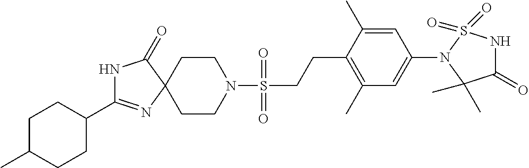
C1CN(S(CCC2=C(C)C=C(N3S(=O)(=O)NC(=O)C3(C)C)C=C2C)(=O)=O)CCC12N=C(C1CCC(C)CC1)NC2=O
